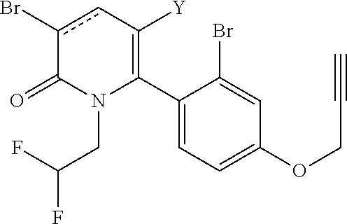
C1(C2=C([Y])cc(Br)C(=O)N2CC(F)F)=CC=C(OCC#C)C=C1Br
